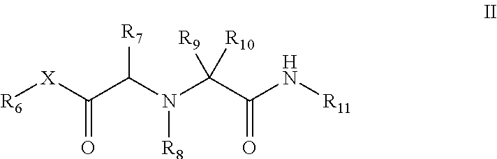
[R6][X]C(C(N(C(C(N[R11])=O)([R9])[R10])[R8])[R7])=O
